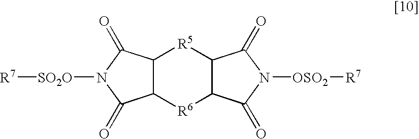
C12C([R6]C3C([R5]1)C(=O)N([OSO2][R7])C3=O)C(=O)N([SO2O][R7])C2=O
